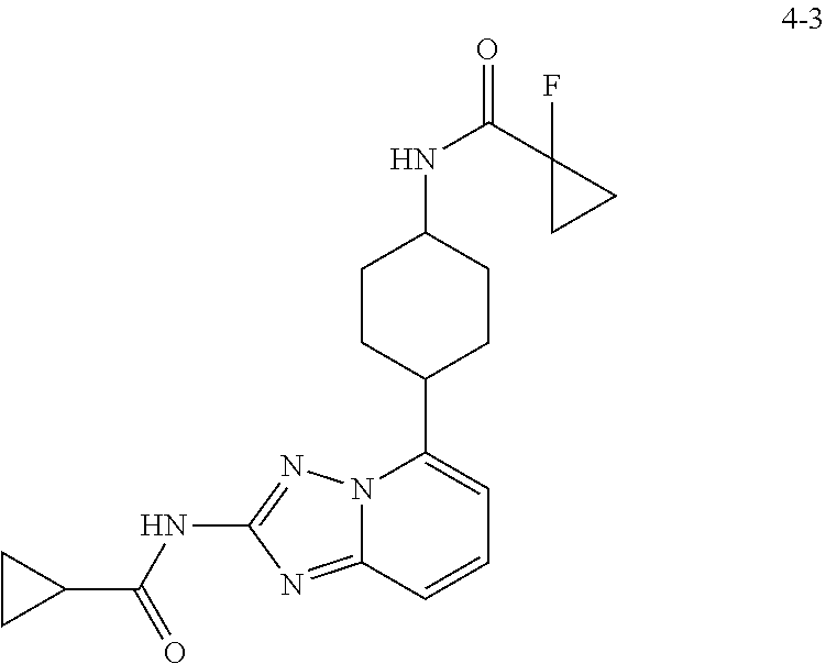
N12C(=NC(NC(C3CC3)=O)=N1)C=CC=C2C1CCC(NC(=O)C2(F)CC2)CC1
